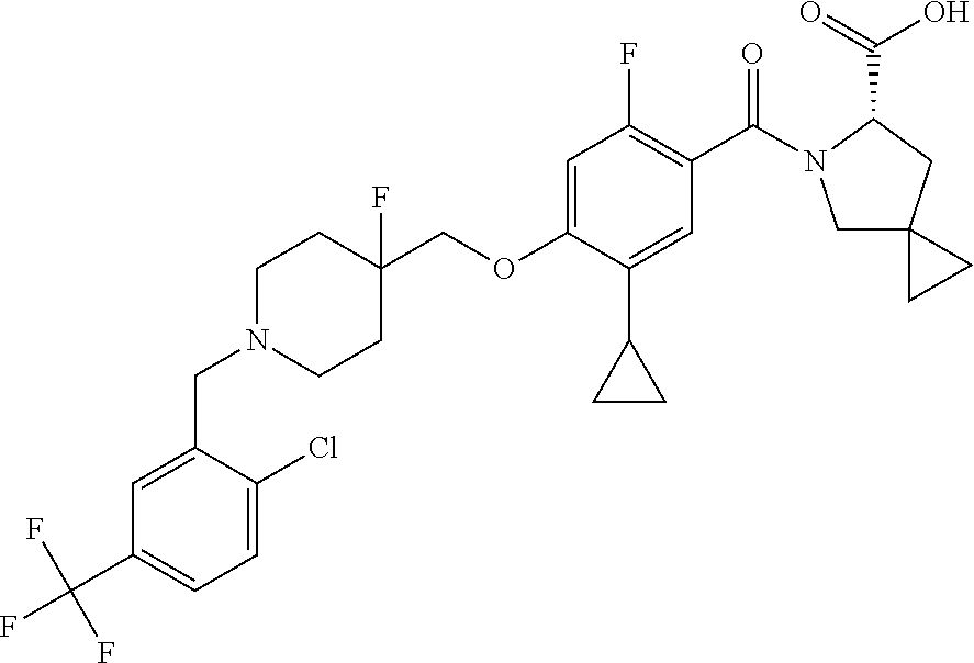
C(N1CCC(COC2=CC(F)=C(C(=O)N3CC4(CC3C(=O)O)CC4)C=C2C2CC2)(F)CC1)C1=CC(C(F)(F)F)=CC=C1Cl
